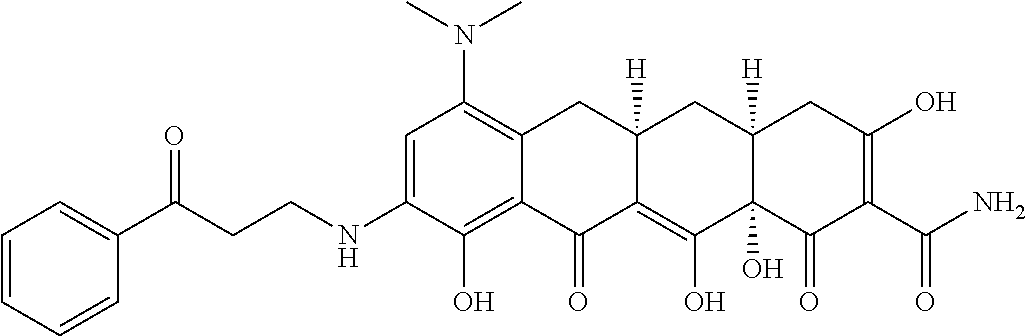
C1=C(NCCC(C2=CC=CC=C2)=O)C(O)=C2C(=C1N(C)C)CC1([H])C(=C(O)C3(O)C([H])(C1)CC(O)=C(C(N)=O)C3=O)C2=O
